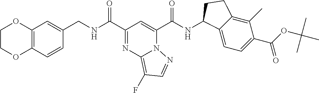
C12=C(C=CC(CNC(C3=NC4=C(F)C=NN4C(C(NC4C5=CC=C(C(OC(C)(C)C)=O)C(C)=C5CC4)=O)=C3)=O)=C1)OCCO2
